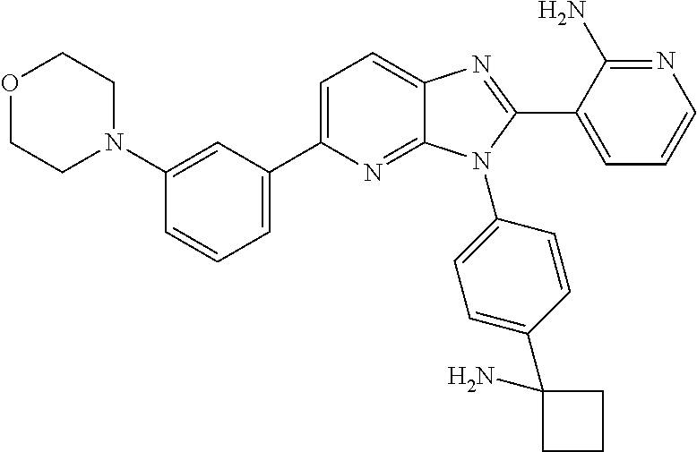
C1(N2CCOCC2)=CC(C2=CC=C3C(=N2)N(C2=CC=C(C4(N)CCC4)C=C2)C(C2=CC=CN=C2N)=N3)=CC=C1
